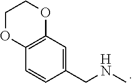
C1(CNC)=CC2=C(C=C1)OCCO2
